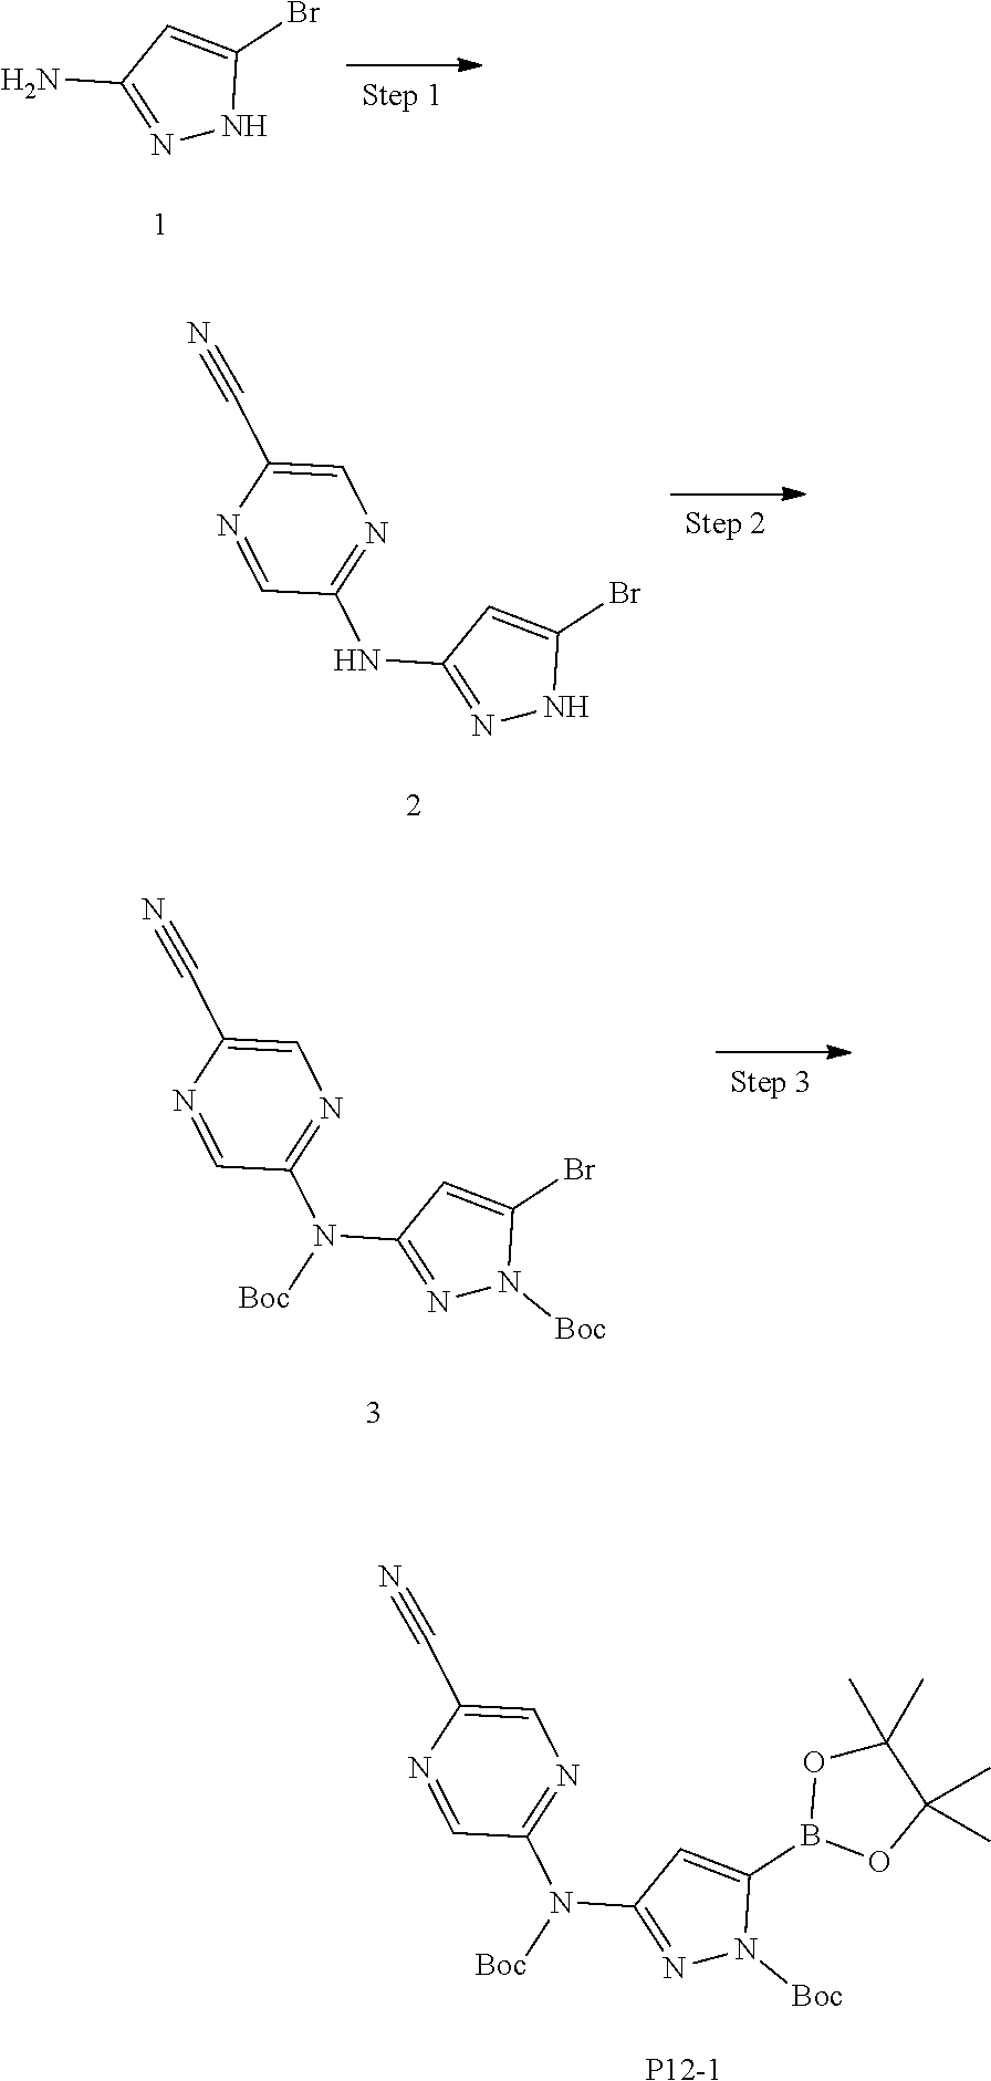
N1=C(N)C=C(Br)N1.N1=C(NC2=NC=C(C#N)N=C2)C=C(Br)N1.N1=C(N(C2=NC=C(C#N)N=C2)[Boc])C=C(B2OC(C)(C)C(C)(C)O2)N1[Boc].[P12-1].N1=C(N(C2=NC=C(C#N)N=C2)[Boc])C=C(Br)N1[Boc]
